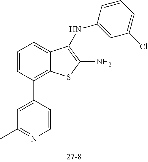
C1=CC(C2=CC(C)=NC=C2)=C2C(=C1)C(NC1=CC(Cl)=CC=C1)=C(N)S2
